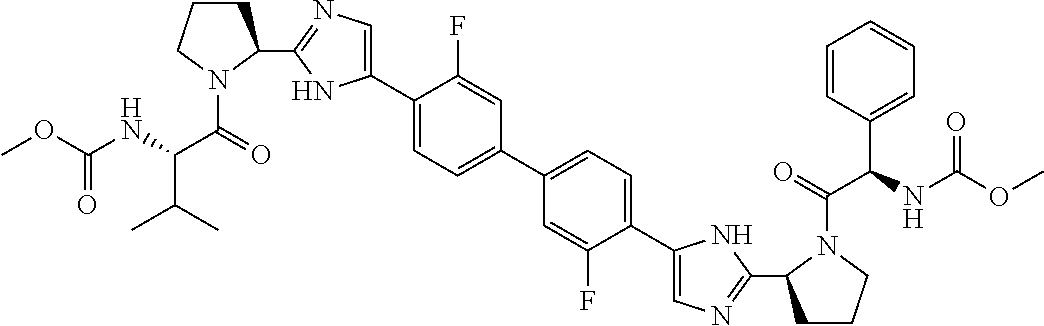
C1(C2=CN=C(C3CCCN3C(=O)C(NC(OC)=O)C(C)C)N2)=CC=C(C2=CC=C(C3=CN=C(C4CCCN4C(=O)C(NC(OC)=O)C4=CC=CC=C4)N3)C(F)=C2)C=C1F
